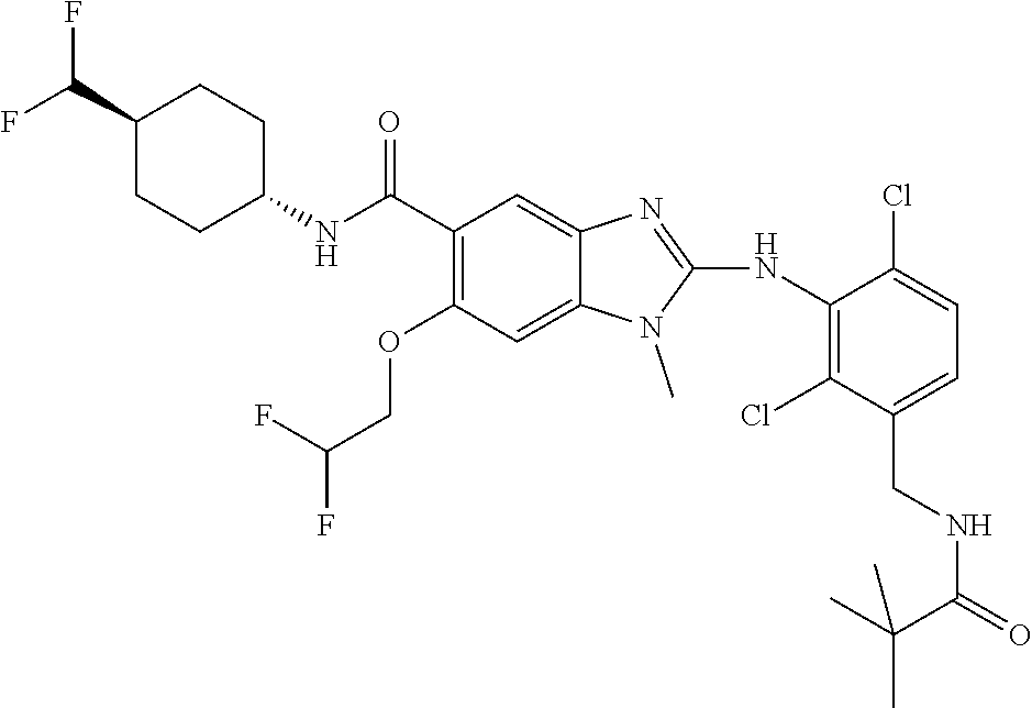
C1(C(F)F)CCC(NC(C2=C(OCC(F)F)C=C3C(=C2)N=C(NC2=C(Cl)C(CNC(=O)C(C)(C)C)=CC=C2Cl)N3C)=O)CC1
